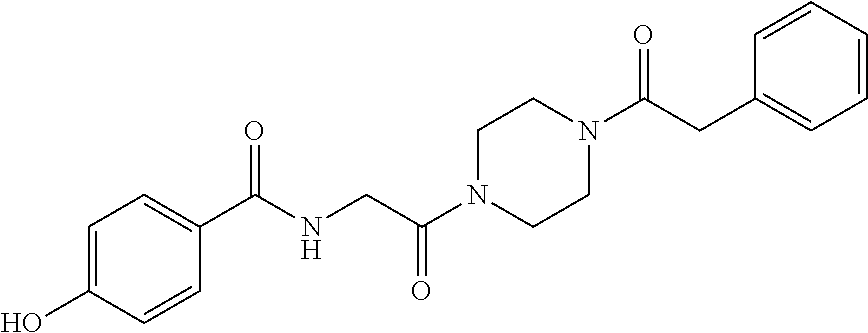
OC1=CC=C(C(NCC(N2CCN(C(CC3=CC=CC=C3)=O)CC2)=O)=O)C=C1
